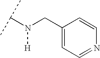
N([H])(CC1=CC=NC=C1)C(C)C
